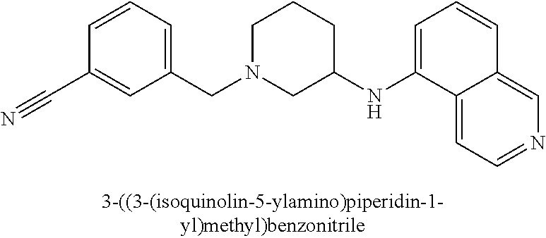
C1N(CC2=CC=CC(C#N)=C2)CC(NC2=CC=CC3=CN=CC=C23)CC1
